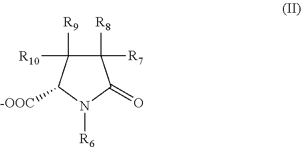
C1([R8])([R7])C([R10])([R9])C([-OOC])N([R6])C1=O
